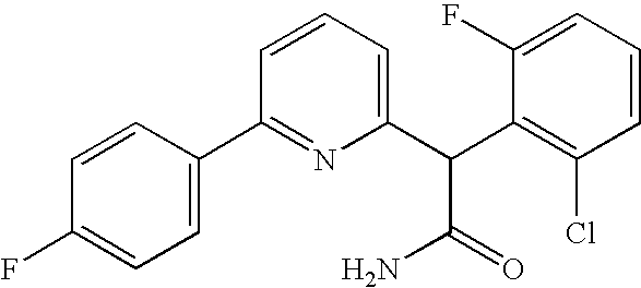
C1(F)=CC=C(C2=NC(C(C3=C(Cl)C=CC=C3F)C(=O)N)=CC=C2)C=C1
